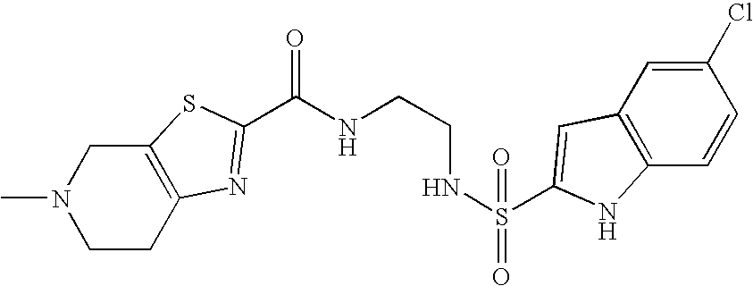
N1(C)CCC2=C(C1)SC(C(NCCNS(=O)(C1=CC3=C(C=CC(Cl)=C3)N1)=O)=O)=N2
